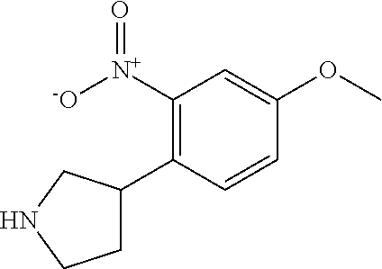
C1([N+]([-O])=O)=C(C2CCNC2)C=CC(OC)=C1
